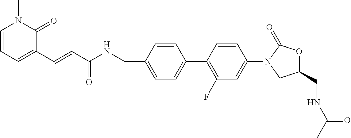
C1=C(CNC(C=CC2=CC=CN(C)C2=O)=O)C=CC(C2=C(F)C=C(N3CC(CNC(C)=O)OC3=O)C=C2)=C1
